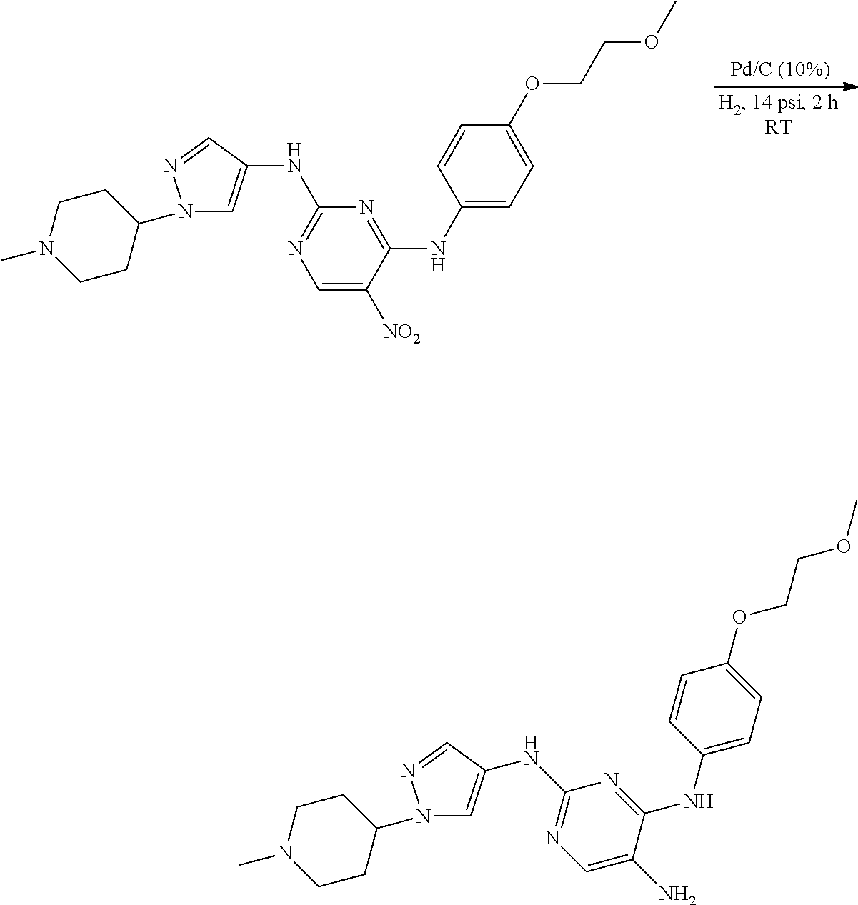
C1N(C)CCC(N2C=C(NC3=NC=C([NO2])C(NC4=CC=C(OCCOC)C=C4)=N3)C=N2)C1.COCCOC1=CC=C(NC2=NC(NC3=CN(C4CCN(C)CC4)N=C3)=NC=C2N)C=C1
